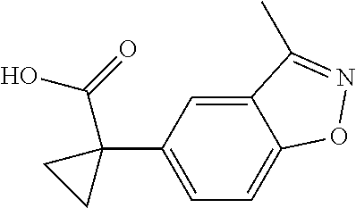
C1=C(C2(C(O)=O)CC2)C=C2C(=C1)ON=C2C
